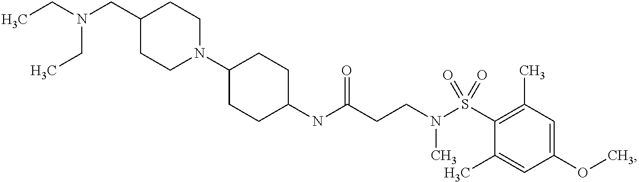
C1(NC(CCN(S(C2=C(C)C=C(OC)C=C2C)(=O)=O)C)=O)CCC(N2CCC(CN(CC)CC)CC2)CC1
